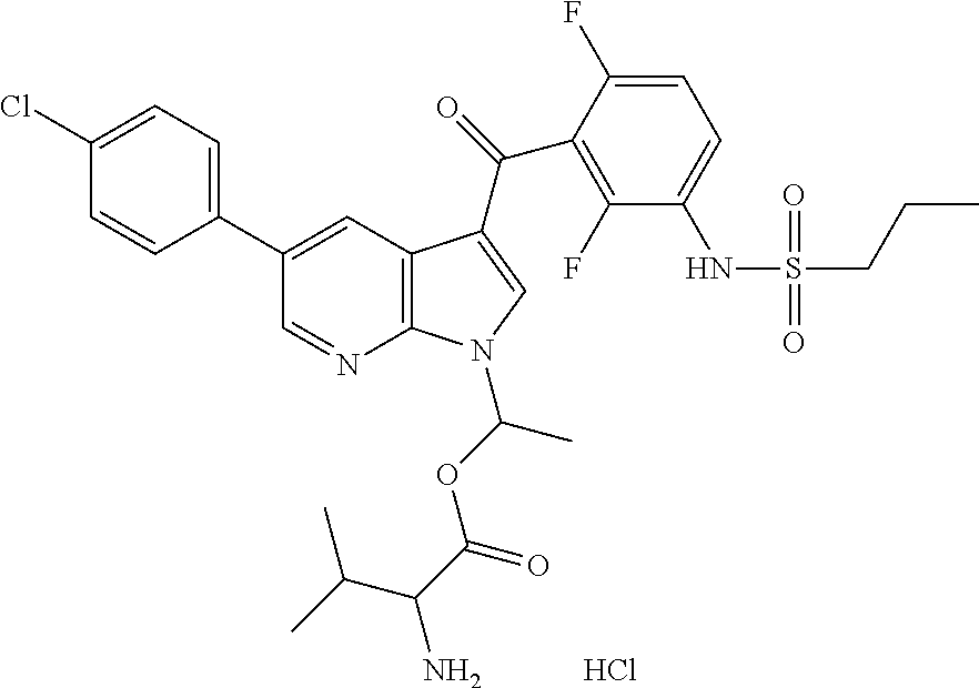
C12=C(C=C(C3=CC=C(Cl)C=C3)C=N1)C(C(=O)C1=C(F)C(NS(CCC)(=O)=O)=CC=C1F)=CN2C(OC(C(N)C(C)C)=O)C.Cl
